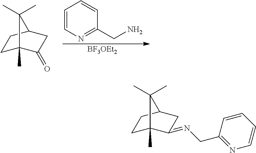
C1C2(C)C(=O)CC(C1)C2(C)C.C1=CN=C(CN)C=C1.[BF3OEt2].C1C2(C)C(=NCC3=NC=CC=C3)CC(C1)C2(C)C
